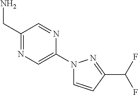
C1(CN)=NC=C(N2C=CC(C(F)F)=N2)N=C1
